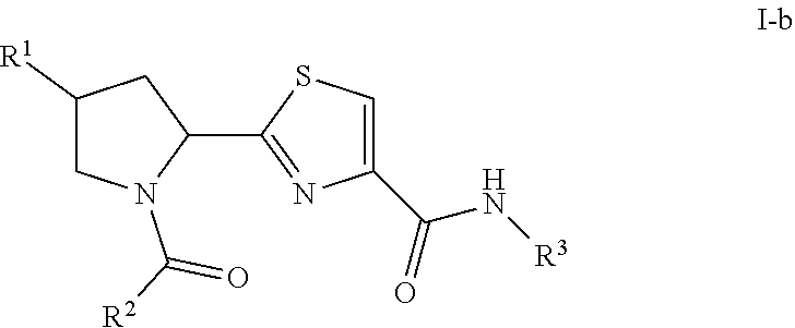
C1([R1])CN(C(=O)[R2])C(C2=NC(C(N[R3])=O)=CS2)C1
